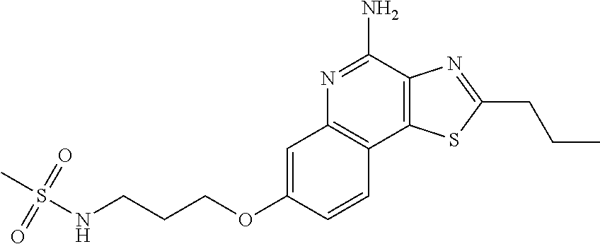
C12=C(C(N)=NC3=C1C=CC(OCCCNS(=O)(=O)C)=C3)N=C(CCC)S2
